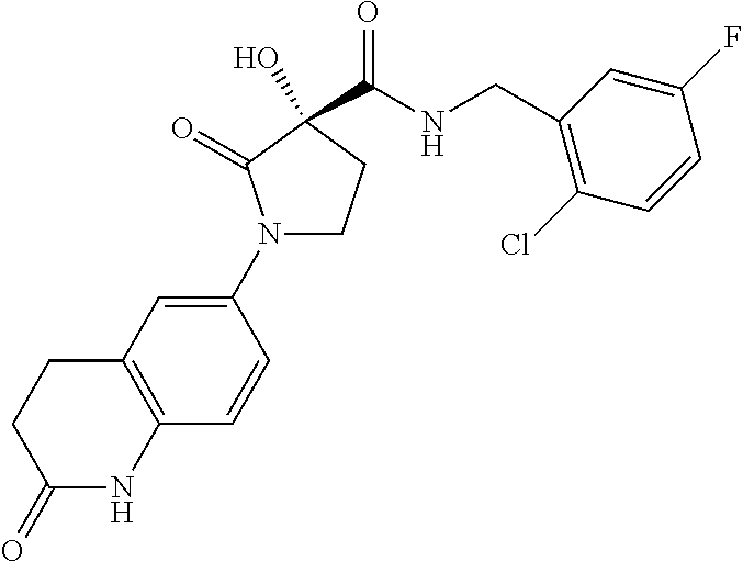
N1(C2=CC3=C(C=C2)NC(=O)CC3)CCC(O)(C(=O)NCC2=C(Cl)C=CC(F)=C2)C1=O
